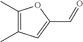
C1(C)=C(C)C=C(C=O)O1
